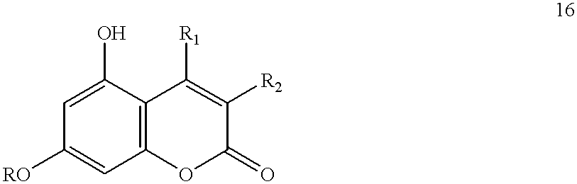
C1([RO])=CC2=C(C(O)=C1)C([R1])=C([R2])C(=O)O2
